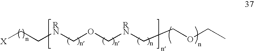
[X]CC[RN]COC[RN]CCOCC
